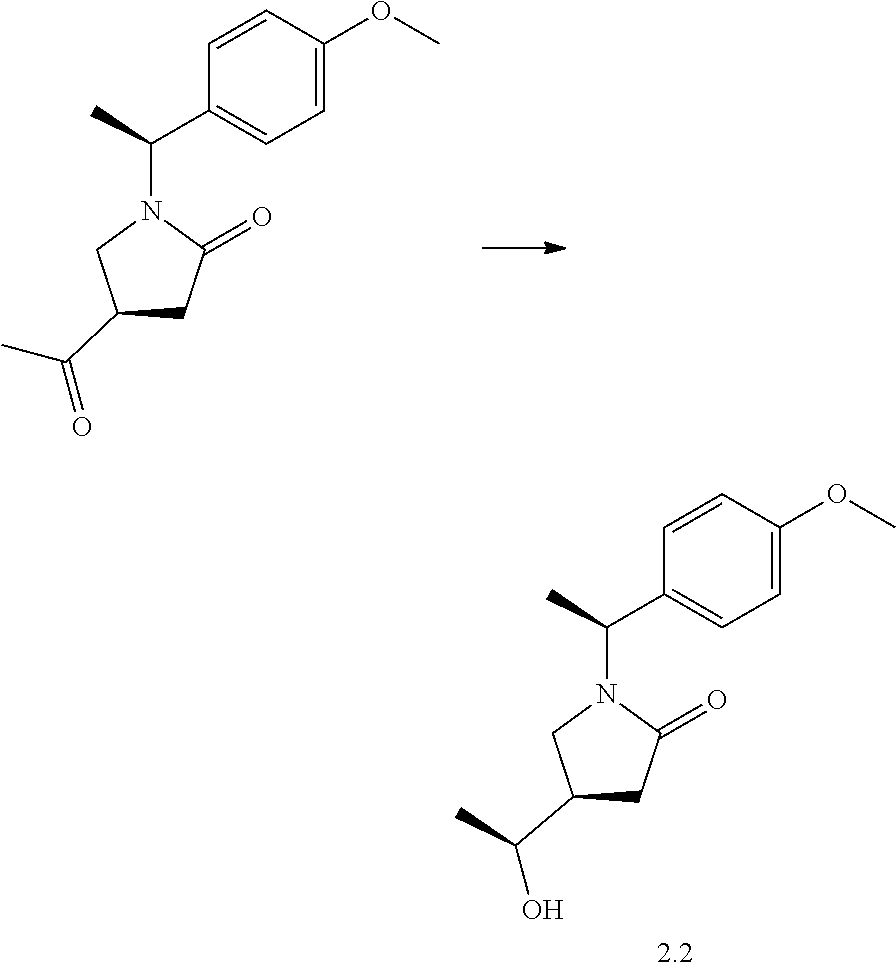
C1=C(OC)C=CC(C(C)N2CC(C(=O)C)CC2=O)=C1.C1=C(OC)C=CC(C(C)N2CC(C(O)C)CC2=O)=C1
